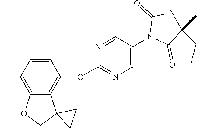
C1=CC(C)=C2C(=C1OC1=NC=C(N3C(=O)C(C)(CC)NC3=O)C=N1)C1(CO2)CC1
